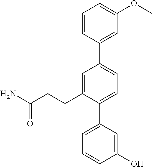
C1=CC(C2=CC=C(C3=CC=CC(O)=C3)C(CCC(N)=O)=C2)=CC(OC)=C1
